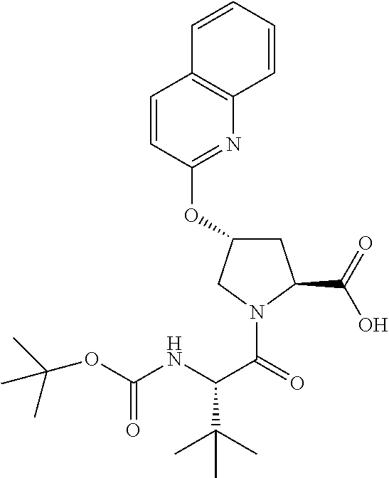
C1=CC(OC2CC(C(O)=O)N(C(=O)C(NC(OC(C)(C)C)=O)C(C)(C)C)C2)=NC2=C1C=CC=C2
